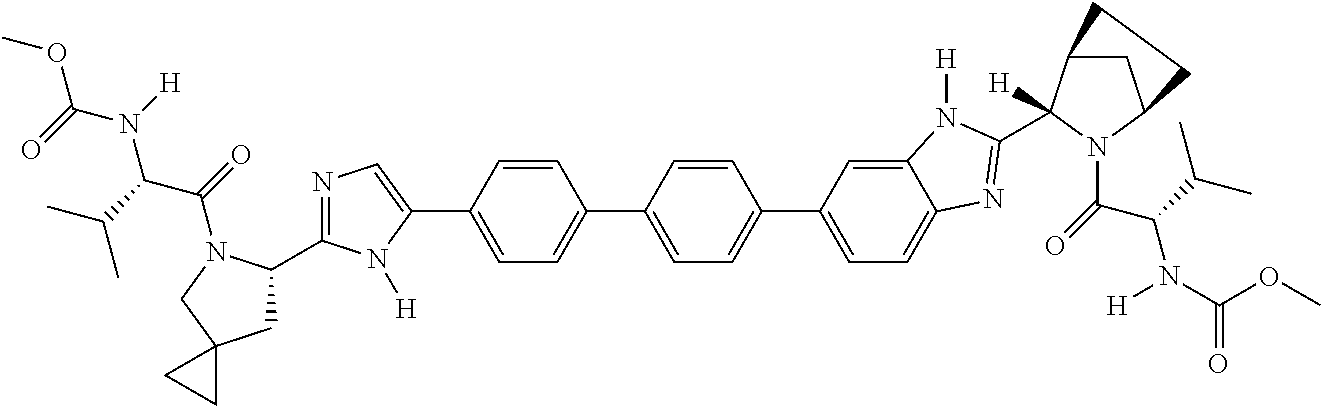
C1=CC(C2=CC=C(C3=CN=C(C4CC5(CN4C(=O)C(N(C(=O)OC)[H])C(C)C)CC5)N3[H])C=C2)=CC=C1C1=CC=C2C(=C1)N([H])C(C1([H])C3CC(N1C(=O)C(C(C)C)N([H])C(OC)=O)CC3)=N2
